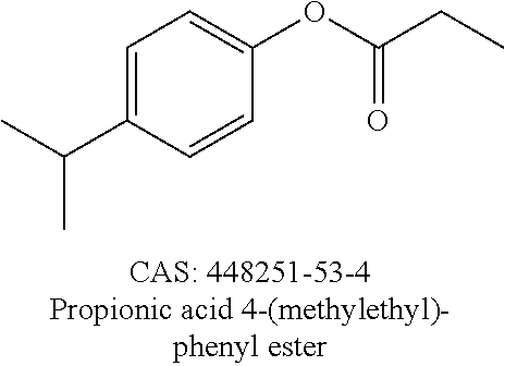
C1=C(C(C)C)C=CC(OC(CC)=O)=C1
